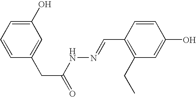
C1(O)=CC=CC(CC(=O)NN=CC2=C(CC)C=C(O)C=C2)=C1
